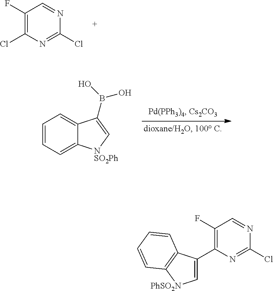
C1(F)=C(Cl)N=C(Cl)N=C1.C1=CC=C2C(=C1)C(B(O)O)=C[NSO2Ph]2.C1(F)=C(C2=C[PhSO2N]C3=C2C=CC=C3)N=C(Cl)N=C1
